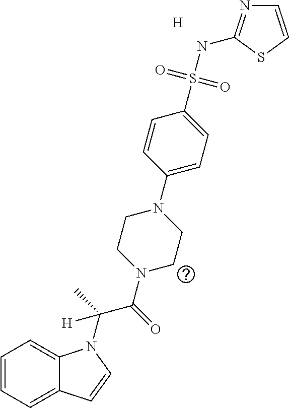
[H].C1=CC=C2C(=C1)N(C(C)(C(=O)N1CCN(C3=CC=C(S(NC4=NC=CS4)(=O)=O)C=C3)CC1)[H])C=C2
